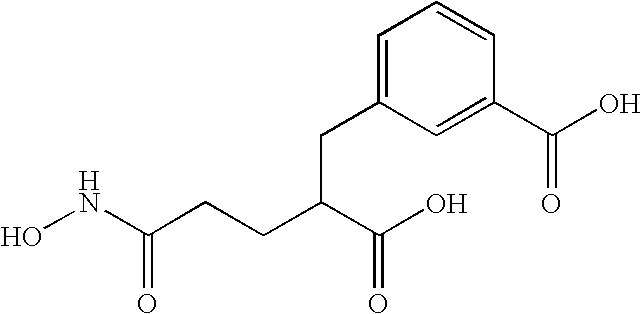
N(C(CCC(C(O)=O)CC1=CC=CC(C(O)=O)=C1)=O)O
